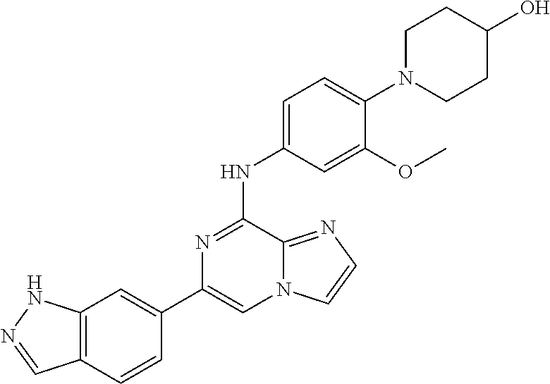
C12=C(C=CC(C3=CN4C(=NC=C4)C(NC4=CC=C(N5CCC(O)CC5)C(OC)=C4)=N3)=C1)C=NN2
